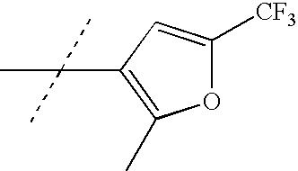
C1(C(C)(C)C)=C(C)OC([CF3])=C1
